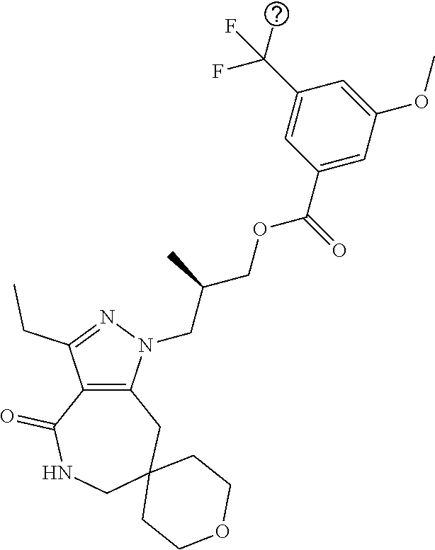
C12=C(N(CC(COC(C3=CC(OC)=CC(C(C)(F)F)=C3)=O)C)N=C1CC)CC1(CNC2=O)CCOCC1
